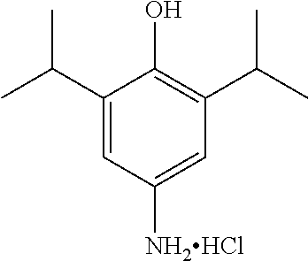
C1(C(C)C)=CC([NH2HCl])=CC(C(C)C)=C1O
